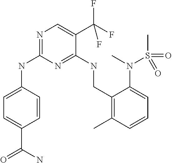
C1=C(NC2=NC=C(C(F)(F)F)C(NCC3=C(C)C=CC=C3N(C)S(C)(=O)=O)=N2)C=CC(C(=O)N)=C1
